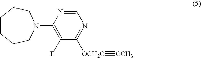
C1CCCN(C2=C(F)C([OCH2C]#[CCH3])=NC=N2)CC1
